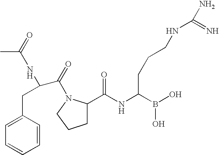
C1=C(CC(NC(C)=O)C(=O)N2C(C(NC(B(O)O)CCCNC(=N)N)=O)CCC2)C=CC=C1
